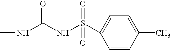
S(NC(NC)=O)(C1=CC=C(C)C=C1)(=O)=O
